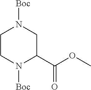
C1CN([Boc])C(C(OC)=O)CN1[Boc]
